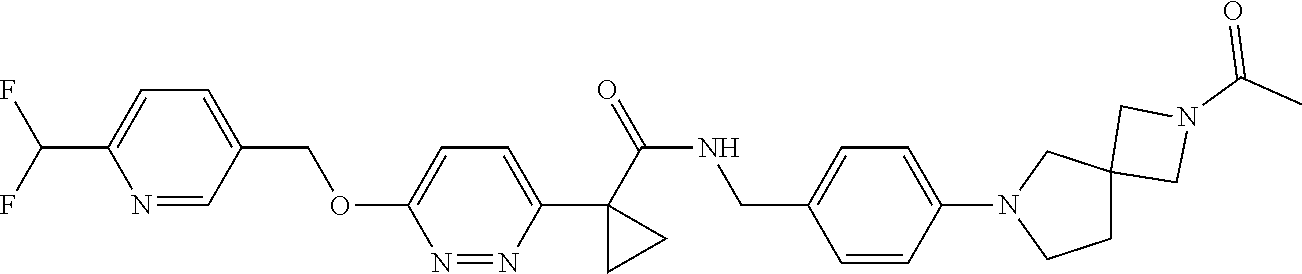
C1(C(=O)NCC2=CC=C(N3CCC4(C3)CN(C(C)=O)C4)C=C2)(C2=CC=C(OCC3=CC=C(C(F)F)N=C3)N=N2)CC1
